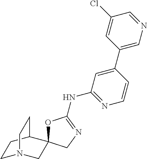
C1N2CC3(C(C1)CC2)OC(NC1=NC=CC(C2=CN=CC(Cl)=C2)=C1)=NC3
